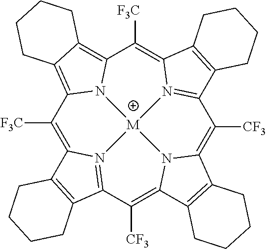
C1([F3C])=C2N3=C(C([CF3])=C4N5C(=C([CF3])C6=N7C(=C([F3C])C8=C9C(=C1N8[M]753)CCCC9)C1=C6CCCC1)C1=C4CCCC1)C1=C2CCCC1
